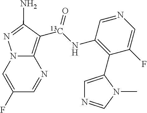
C12=C([13C](NC3=C(C4=CN=CN4C)C(F)=CN=C3)=O)C(N)=NN1C=C(F)C=N2
